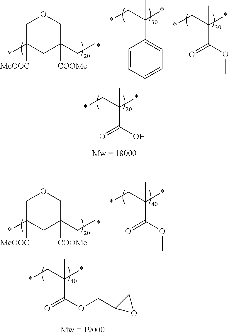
*CC(*)(C)C(O)=O.C1C(*)([MeOOC])CC(CC)([COOMe])CO1.*CC(*)(C)C(OC)=O.*CC(*)(C)C1=CC=CC=C1.*CC(*)(C)C(OCC1OC1)=O.C1C(*)([MeOOC])CC(CC)([COOMe])CO1.*CC(*)(C)C(OC)=O
